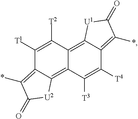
C1([T1])=C([T2])C2=C3C(=C(*)C(=O)[U1]3)C([T4])=C([T3])C2=C2C1=C(*)C(=O)[U2]2
